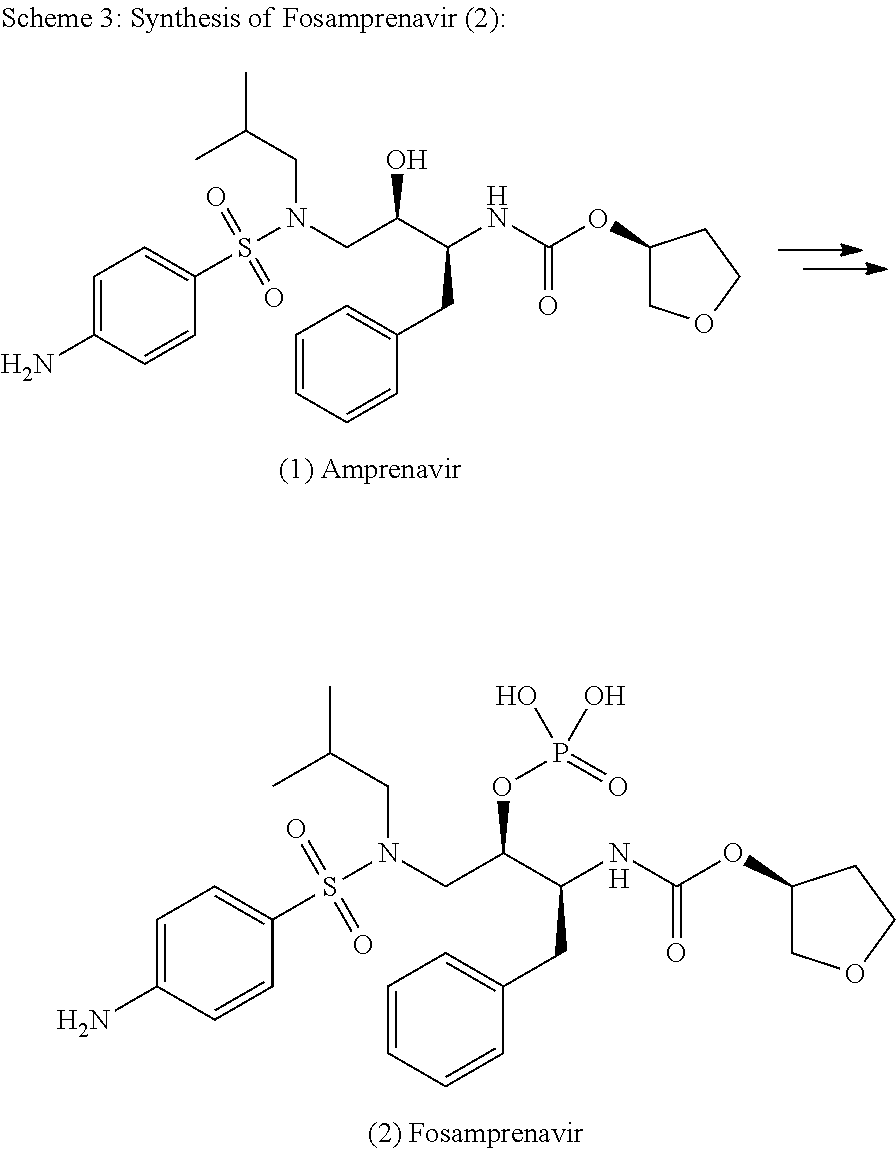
C1=C(N)C=CC(S(=O)(=O)N(CC(C(NC(OC2COCC2)=O)CC2=CC=CC=C2)OP(=O)(O)O)CC(C)C)=C1.[H].C1=C(N)C=CC(S(=O)(=O)N(CC(C(NC(OC2COCC2)=O)CC2=CC=CC=C2)O)CC(C)C)=C1
